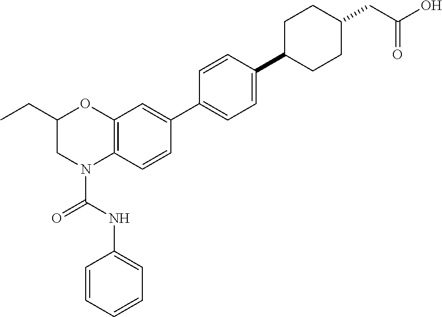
C1=CC=CC=C1NC(=O)N1C2=C(OC(CC)C1)C=C(C1=CC=C(C3CCC(CC(O)=O)CC3)C=C1)C=C2
